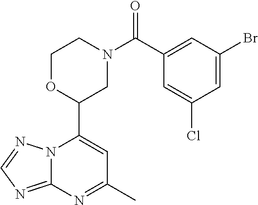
N12C(=NC=N1)N=C(C)C=C2C1CN(C(=O)C2=CC(Br)=CC(Cl)=C2)CCO1
